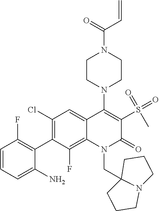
N1(CC23CCCN2CCC3)C(=O)C(S(=O)(=O)C)=C(N2CCN(C(=O)C=C)CC2)C2=CC(Cl)=C(C3=C(F)C=CC=C3N)C(F)=C12
